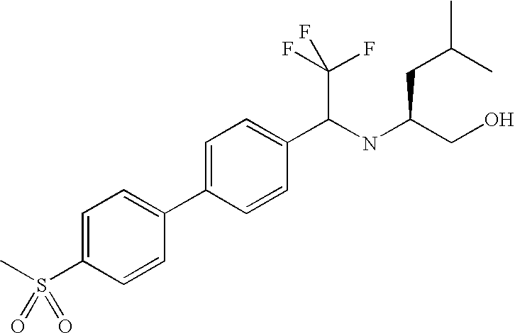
C1=C(C2=CC=C(S(C)(=O)=O)C=C2)C=CC(C(NC(CO)CC(C)C)C(F)(F)F)=C1
